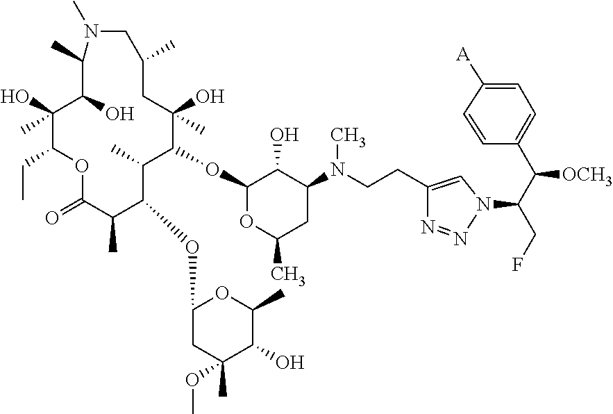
C1(OC2C(O)(C)CC(C)CN(C)C(C)C(O)C(O)(C)C(CC)OC(=O)C(C)C(OC3CC(C)(OC)C(O)C(C)O3)C2C)OC(C)CC(N(C)CCC2=CN(C(CF)C([OCH3])C3=CC=C([A])C=C3)N=N2)C1O
